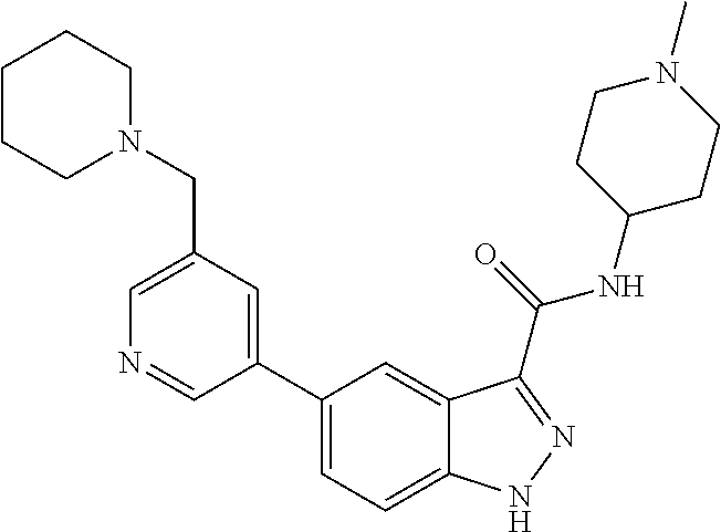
C1(CN2CCCCC2)=CN=CC(C2=CC=C3C(=C2)C(C(NC2CCN(C)CC2)=O)=NN3)=C1
